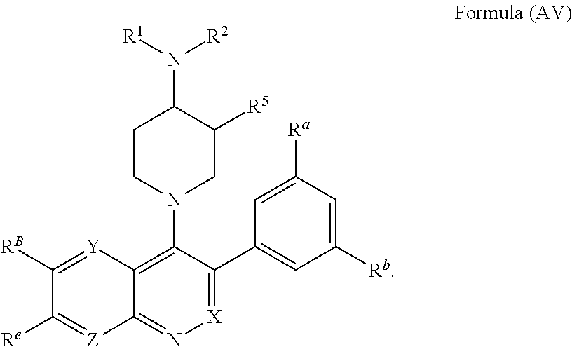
[X]1=C(C2=CC([Rb])=CC([Ra])=C2)C(N2CC([R5])C(N([R1])[R2])CC2)=C2C(=N1)[Z]=C([Re])C([RB])=[Y]2
